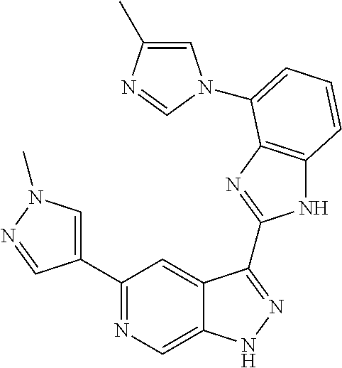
C1(C2=NC=C3C(=C2)C(C2=NC4=C(N2)C=CC=C4N2C=C(C)N=C2)=NN3)=CN(C)N=C1
